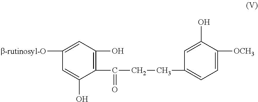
C1(C(=O)CCC2=CC=C([OCH3])C(O)=C2)=C(O)C=C([b-rutinosyl-O])C=C1O
